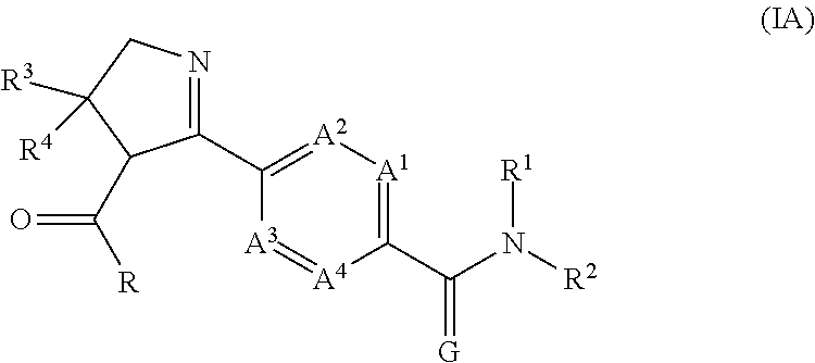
N1=C(C2=[A2][A1]=C(C(N([R1])[R2])=[G])[A4]=[A3]2)C(C([R])=O)C([R3])([R4])C1
